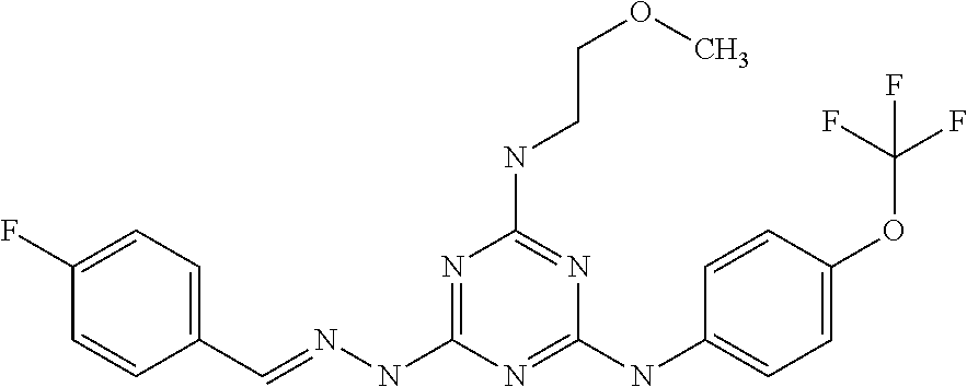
C1(C=NNC2=NC(NCCOC)=NC(NC3=CC=C(OC(F)(F)F)C=C3)=N2)=CC=C(F)C=C1
